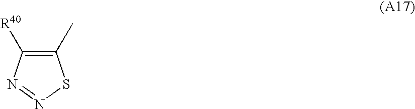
C1(C)=C([R40])N=NS1
